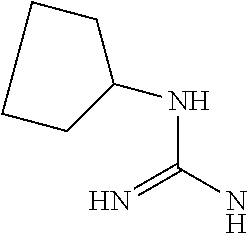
C1CC(NC(=N)N)CC1
